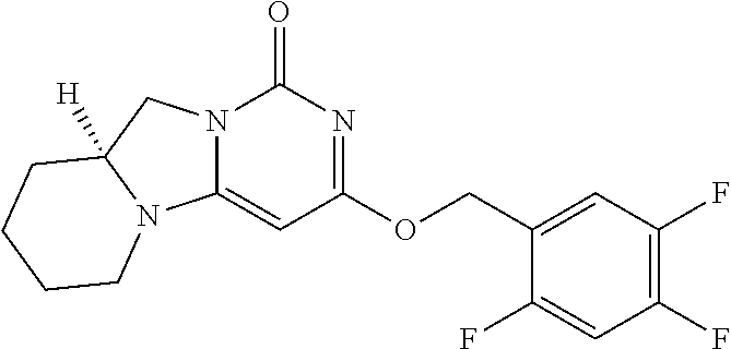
C1=C(COC2=NC(=O)N3C(=C2)N2C([H])(C3)CCCC2)C(F)=CC(F)=C1F
